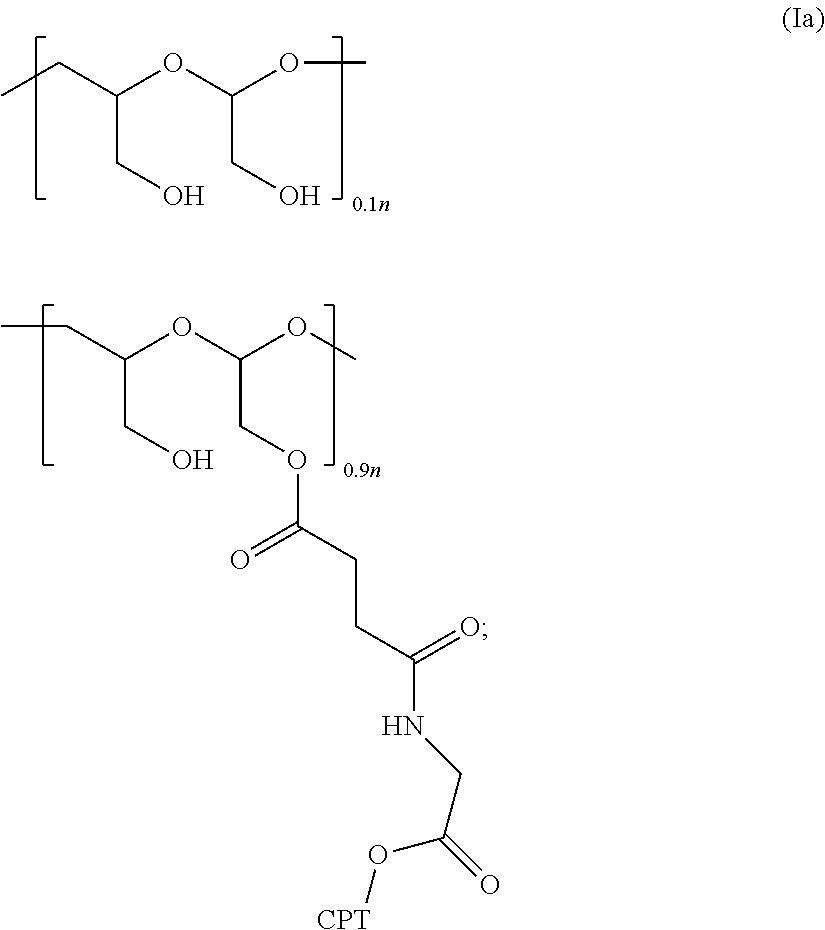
CCC(CO)OC(OC)CO.CCC(CO)OC(OC)COC(CCC(=O)NCC(=O)O[CPT])=O
